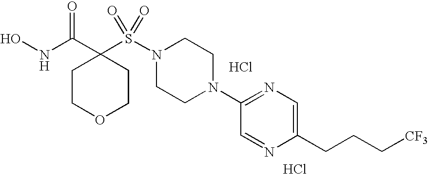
ONC(C1(S(N2CCN(C3=NC=C(CCC[CF3])N=C3)CC2)(=O)=O)CCOCC1)=O.Cl.Cl
